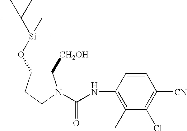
C1(C)=C(NC(N2C([CH2OH])C(O[Si](C)(C(C)(C)C)C)CC2)=O)C=CC([CN])=C1Cl
